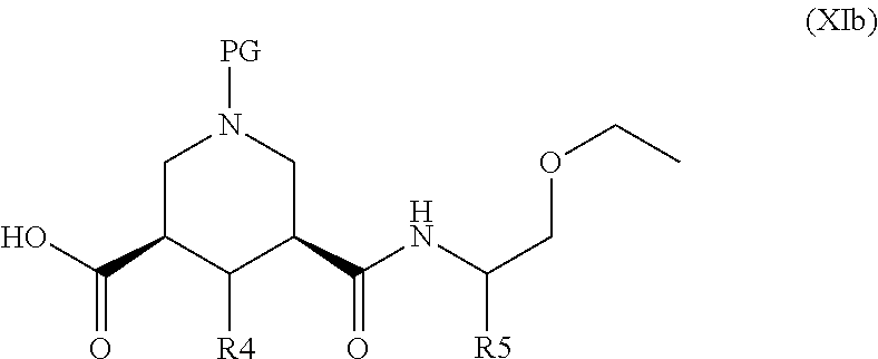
C1C(C(O)=O)C([R4])C(C(NC(COCC)[R5])=O)CN1[PG]
